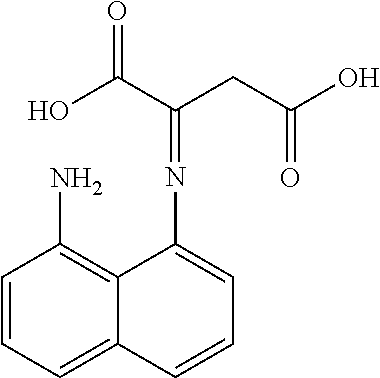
C1=CC=C2C(=C1N)C(N=C(CC(O)=O)C(O)=O)=CC=C2
